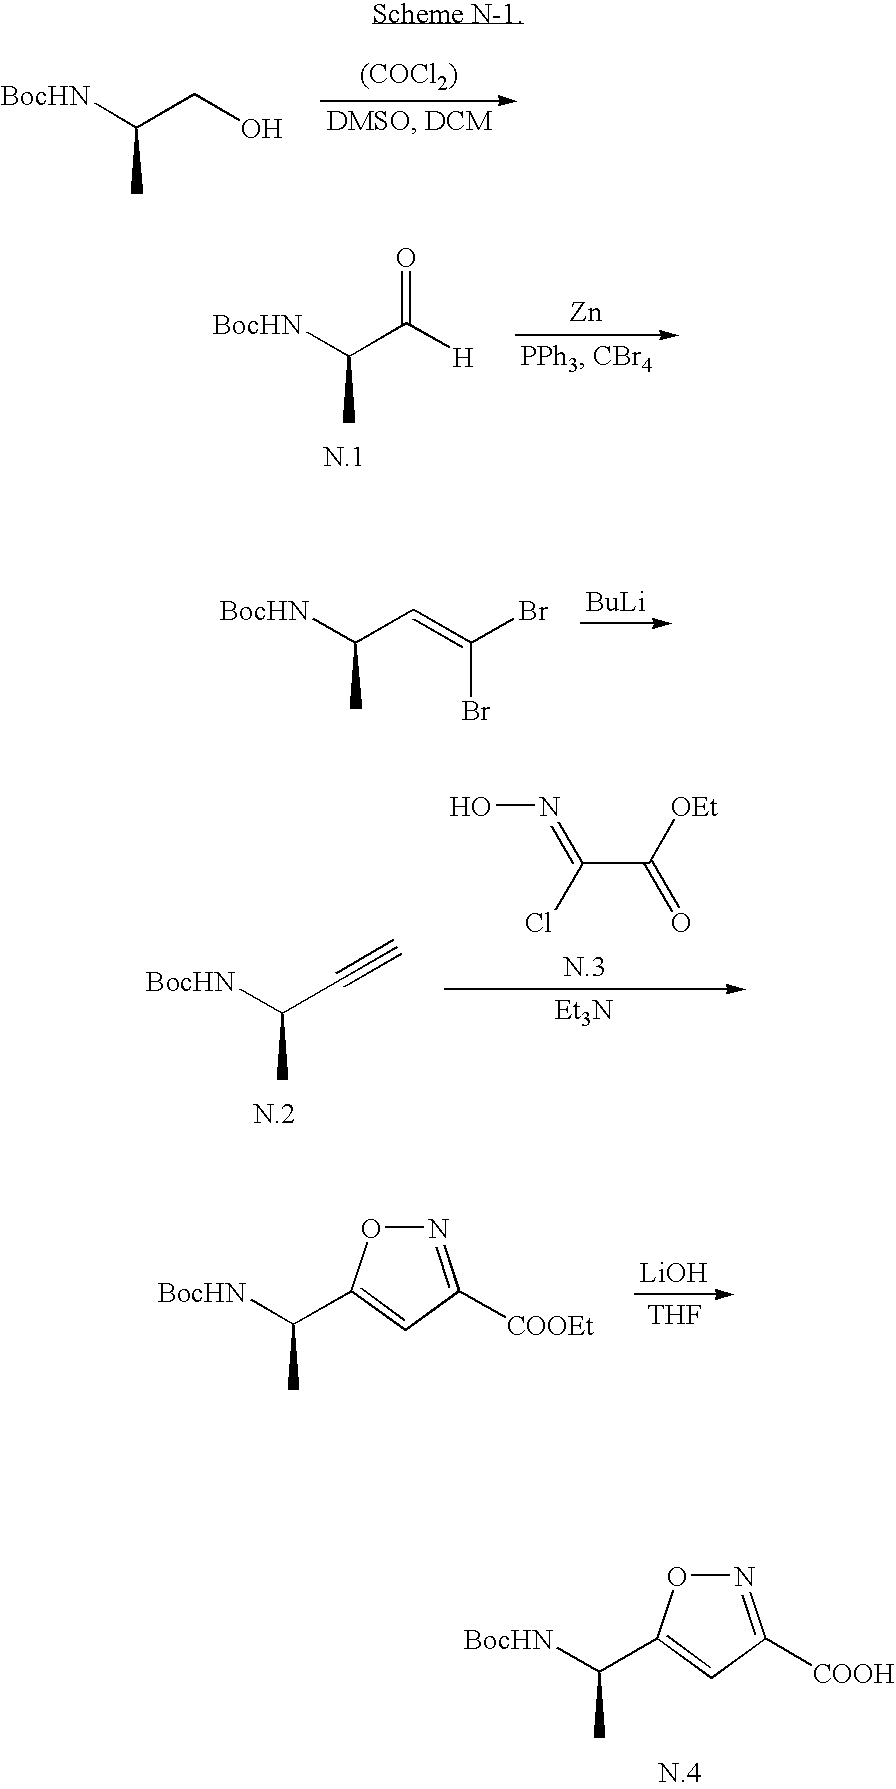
[(COCl2)].[BocHN]C(CO)C.[Zn].[BocHN]C(C([H])=O)C.[BocHN]C(C=C(Br)Br)C.[BuLi].[BocHN]C(C#C)C.C(C([OEt])=O)(Cl)=NO.[Et3N].[LiOH].[THF].[BocHN]C(C)C1=CC([COOEt])=NO1.[BocHN]C(C)C1=CC([COOH])=NO1
